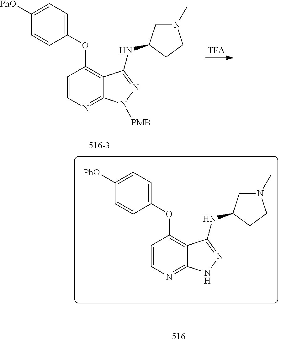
C1(OC2=C3C(=NC=C2)N([PMB])N=C3NC2CN(C)CC2)=CC=C([PhO])C=C1.C1(OC2=C3C(=NC=C2)NN=C3NC2CN(C)CC2)=CC=C([PhO])C=C1
